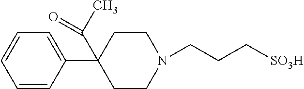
C1=CC=CC(C2(C(C)=O)CCN(CCC[SO3H])CC2)=C1
